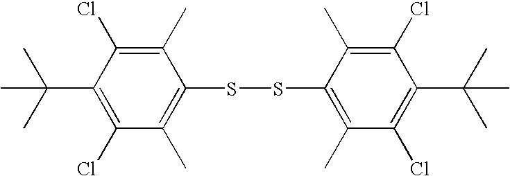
C1(C(C)(C)C)=C(Cl)C(C)=C(SSC2=C(C)C(Cl)=C(C(C)(C)C)C(Cl)=C2C)C(C)=C1Cl
